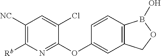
C1([NC])=C([Rb])N=C(OC2=CC3=C(C=C2)B(O)OC3)C(Cl)=C1
